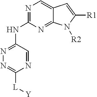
N1=C(NC2=NN=C([L][Y])N=C2)N=C2C(=C1)C=C([R1])N2[R2]
